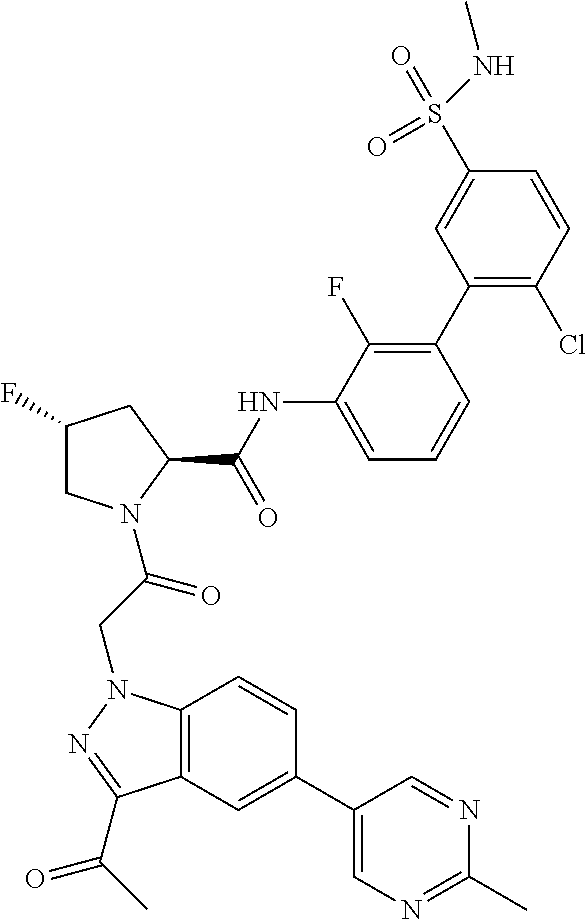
C1(C2=C(F)C(NC(C3CC(F)CN3C(CN3C4=C(C(C(C)=O)=N3)C=C(C3=CN=C(C)N=C3)C=C4)=O)=O)=CC=C2)=C(Cl)C=CC(S(NC)(=O)=O)=C1
